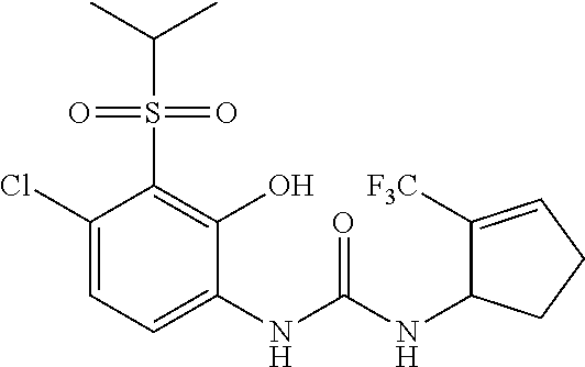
C1(Cl)=CC=C(NC(NC2C([F3C])=CCC2)=O)C(O)=C1S(=O)(=O)C(C)C
